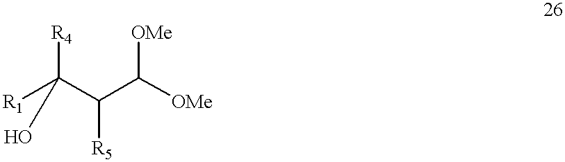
[R1]C(C(C([OMe])[OMe])[R5])([R4])O
